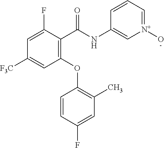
C1(C(NC2=C[N+](O)=CC=C2)=O)=C(OC2=C(C)C=C(F)C=C2)C=C([F3C])C=C1F
